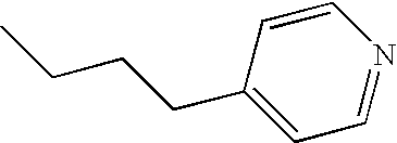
C1(CCCC)=CC=NC=C1
